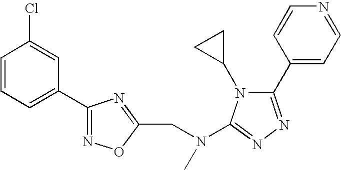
C1=CC=C(C2=NOC(CN(C3=NN=C(C4=CC=NC=C4)N3C3CC3)C)=N2)C=C1Cl
